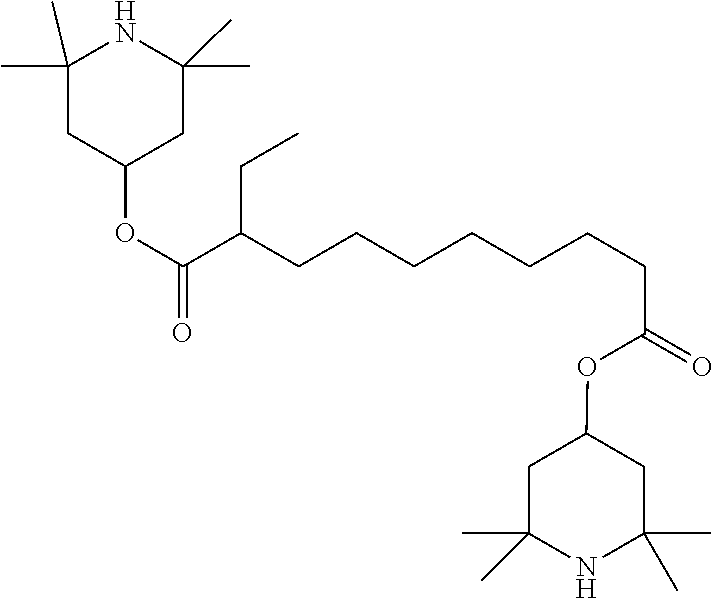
N1C(C)(C)CC(OC(=O)CCCCCCCC(C(OC2CC(C)(C)NC(C)(C)C2)=O)CC)CC1(C)C
